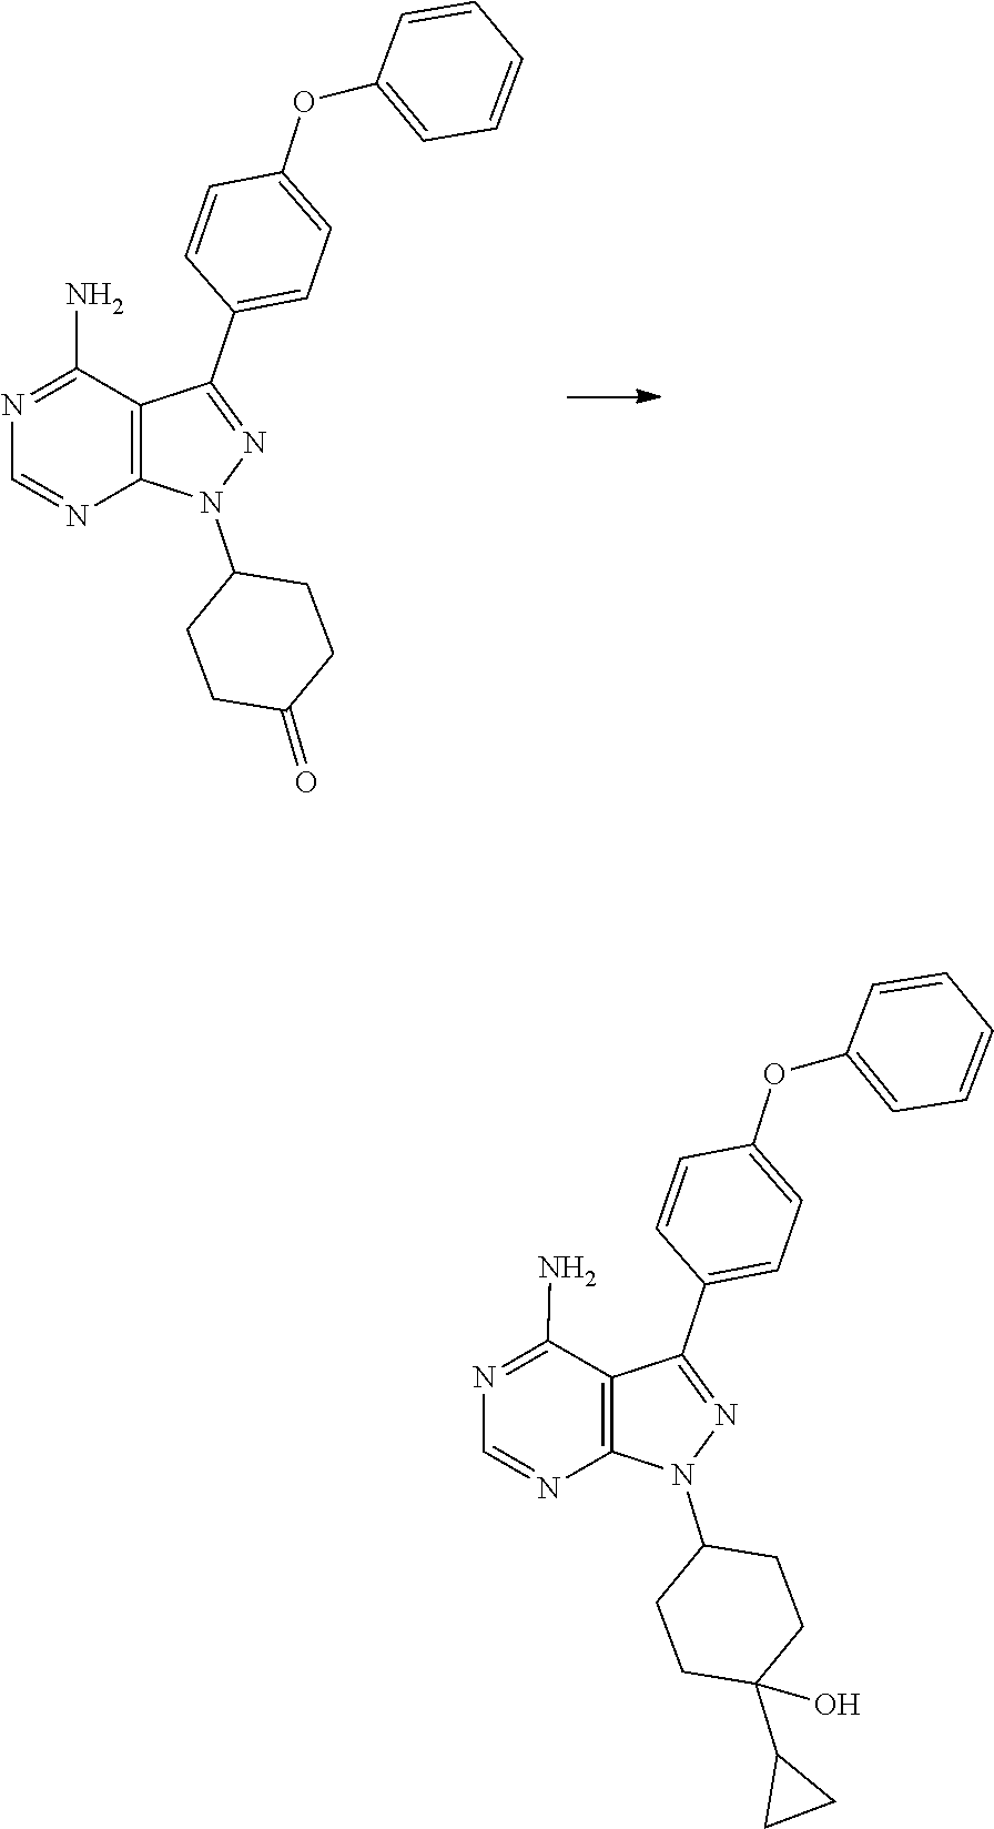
N1(C2CCC(=O)CC2)N=C(C2=CC=C(OC3=CC=CC=C3)C=C2)C2=C1N=CN=C2N.C1(C2CC2)(O)CCC(N2N=C(C3=CC=C(OC4=CC=CC=C4)C=C3)C3=C2N=CN=C3N)CC1
